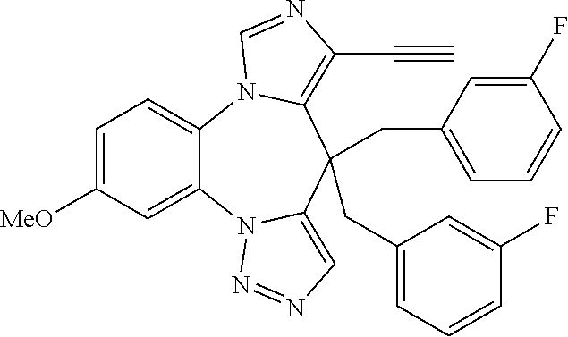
C1=C([MeO])C=C2C(=C1)N1C(=C(C#C)N=C1)C(CC1=CC=CC(F)=C1)(CC1=CC=CC(F)=C1)C1=CN=NN21
